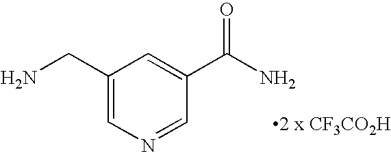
NCC1=CN=CC(C(N)=O)=C1
